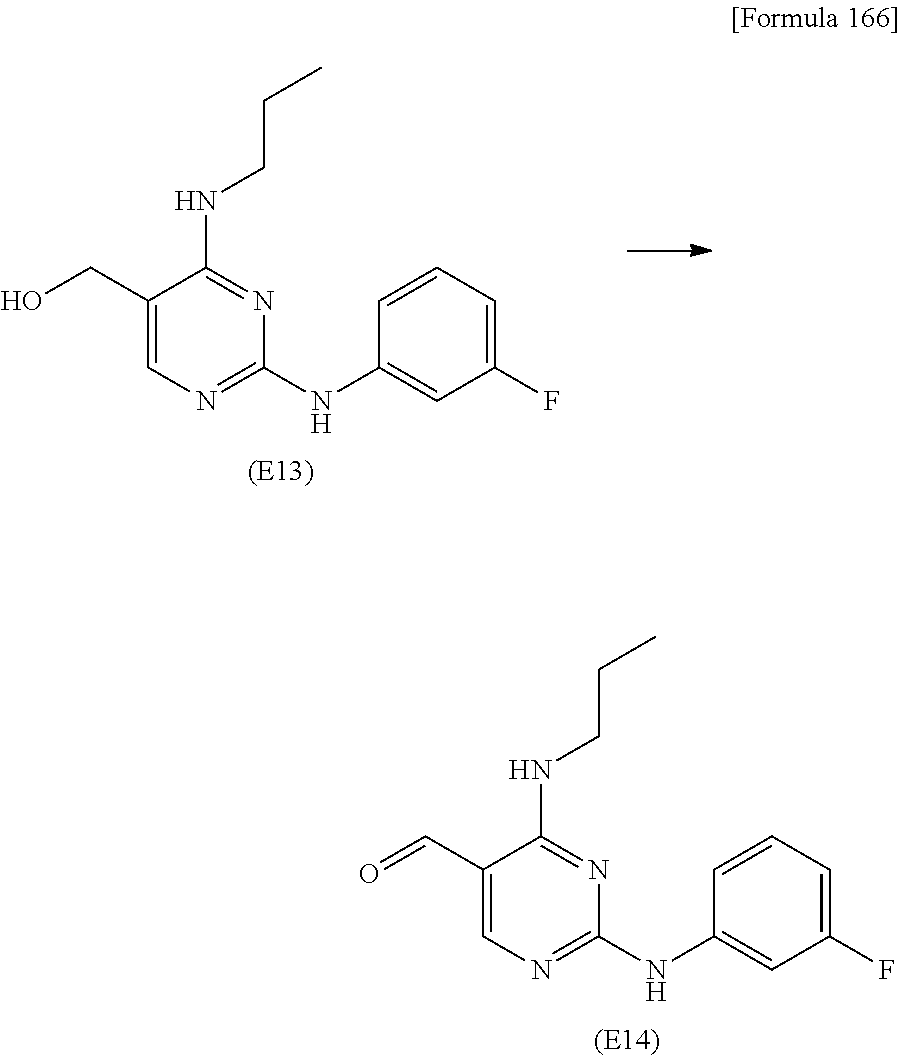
C1(CO)=CN=C(NC2=CC(F)=CC=C2)N=C1NCCC.C1(C=O)=CN=C(NC2=CC(F)=CC=C2)N=C1NCCC
